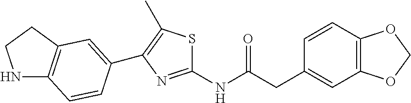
C1=CC2=C(C=C1CC(NC1=NC(C3=CC4=C(NCC4)C=C3)=C(C)S1)=O)OCO2
